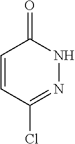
C1=CC(Cl)=NNC1=O
